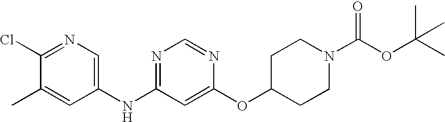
C1(Cl)=NC=C(NC2=NC=NC(OC3CCN(C(OC(C)(C)C)=O)CC3)=C2)C=C1C
